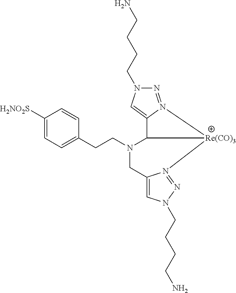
C1([H2NO2S])=CC=C(CCN2CC3=CN(CCCCN)N=N3[Re(CO)3]3C2C2=CN(CCCCN)N=N23)C=C1
